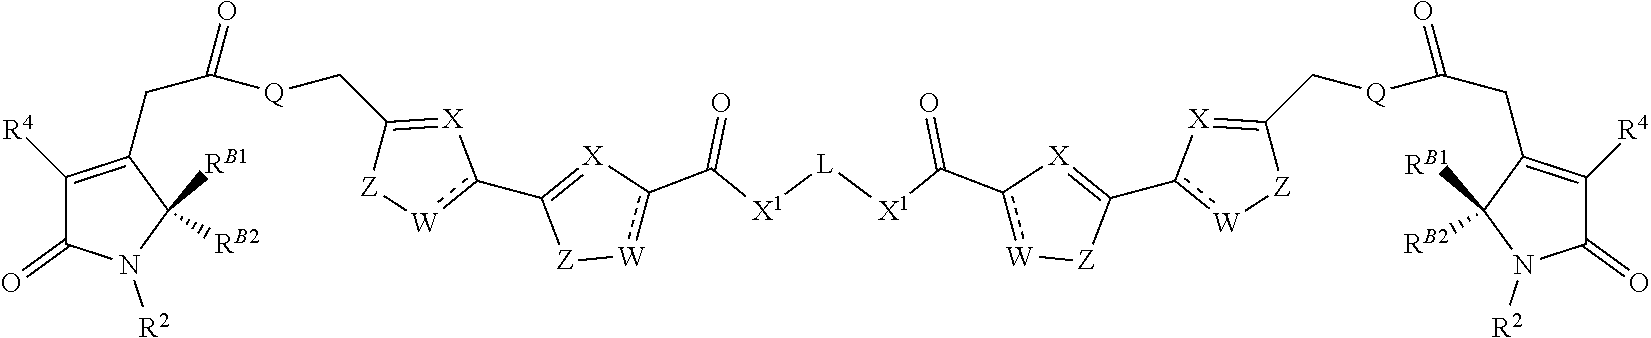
C(C([Q]CC1=[X]c(C2=[X]c(C([X1][L][X1]C(c3[W][Z]C(c4[W][Z]C(C[Q]C(CC5=C([R4])C(=O)N([R2])C5([RB1])[RB2])=O)=[X]4)=[X]3)=O)=O)[W][Z]2)[W][Z]1)=O)C1=C([R4])C(=O)N([R2])C1([RB1])[RB2]
